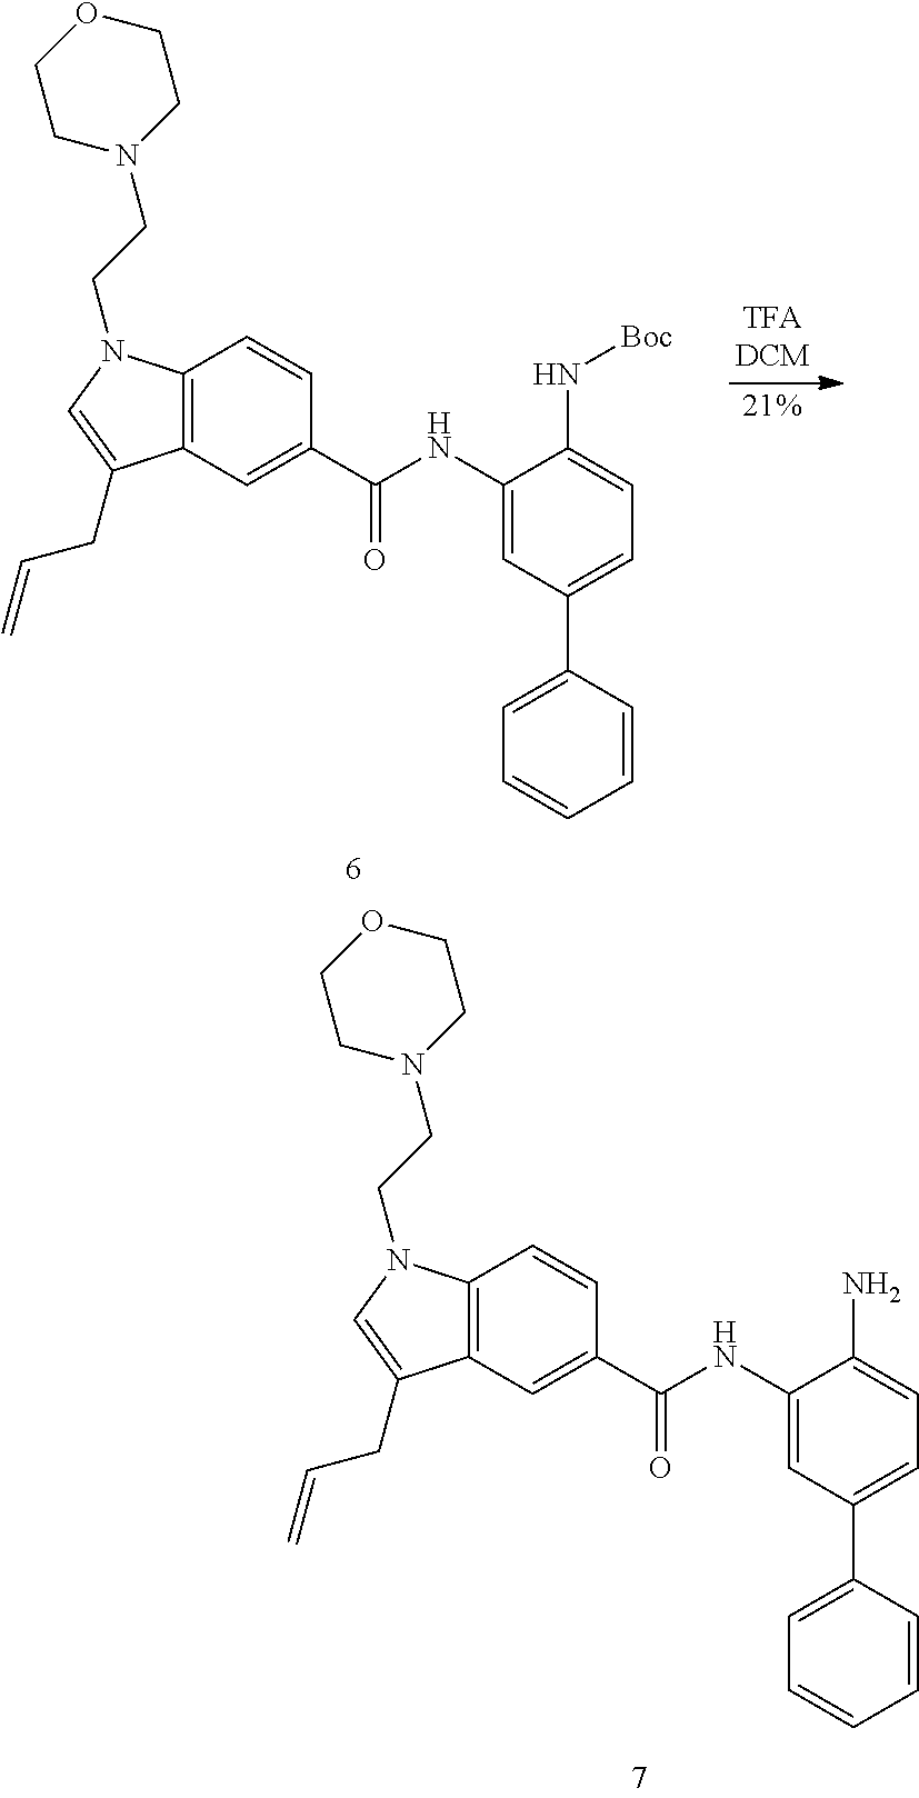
C12=C(C=C(C(=O)NC3=CC(C4=CC=CC=C4)=CC=C3N)C=C1)C(CC=C)=CN2CCN1CCOCC1.C12=C(C=C(C(=O)NC3=CC(C4=CC=CC=C4)=CC=C3N[Boc])C=C1)C(CC=C)=CN2CCN1CCOCC1
